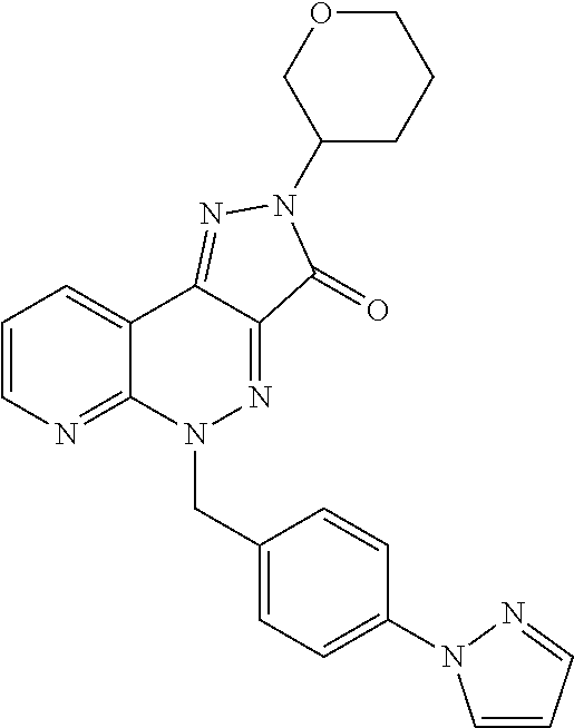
C12=NC=CC=C1C1=NN(C3CCCOC3)C(=O)C1=NN2CC1=CC=C(N2C=CC=N2)C=C1
